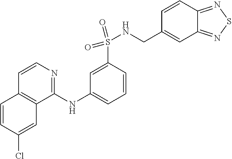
C1=CC(Cl)=CC2=C1C=CN=C2NC1=CC=CC(S(NCC2=CC3=NSN=C3C=C2)(=O)=O)=C1
